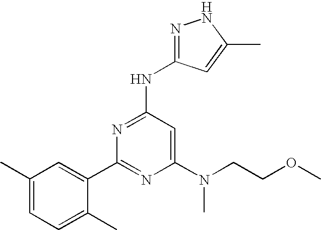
N(C1=NC(C2=CC(C)=CC=C2C)=NC(N(C)CCOC)=C1)C1=NNC(C)=C1
